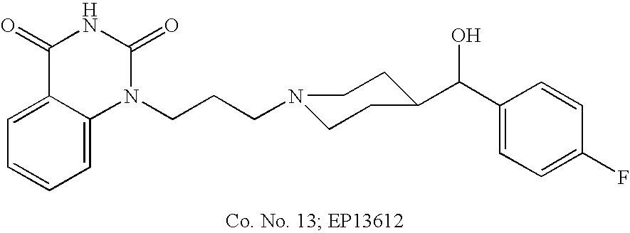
C(C1CCN(CCCN2C(=O)NC(=O)C3=CC=CC=C23)CC1)(C1=CC=C(F)C=C1)O
